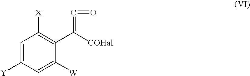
C1=C([Y])C=C([W])C(C([COHal])=C=O)=C1[X]
